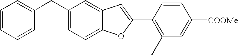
C1=CC(C2=CC3=CC(CC4=CC=CC=C4)=CC=C3O2)=C(C)C=C1[COOMe]
